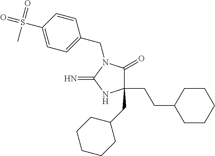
C1(CC2CCCCC2)(CCC2CCCCC2)C(=O)N(CC2=CC=C(S(=O)(=O)C)C=C2)C(=N)N1
